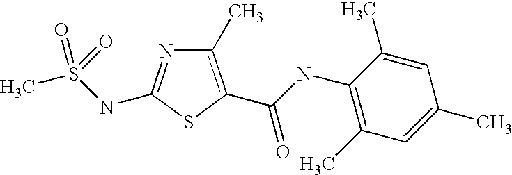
C1(C)=C(C(=O)NC2=C(C)C=C(C)C=C2C)SC(NS(C)(=O)=O)=N1
